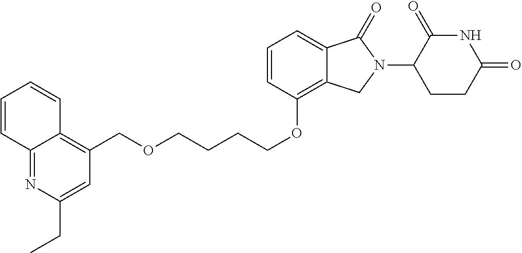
C(COC1=C2C(=CC=C1)C(=O)N(C1C(=O)NC(=O)CC1)C2)CCOCC1=C2C(=NC(CC)=C1)C=CC=C2
